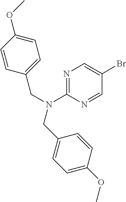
N1=C(N(CC2=CC=C(OC)C=C2)CC2=CC=C(OC)C=C2)N=CC(Br)=C1
